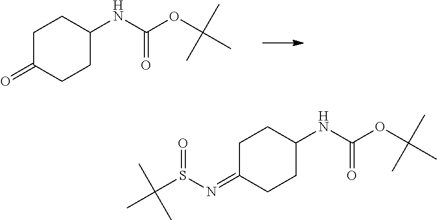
C1C(=NS(C(C)(C)C)=O)CCC(NC(OC(C)(C)C)=O)C1.C1C(=O)CCC(NC(OC(C)(C)C)=O)C1
